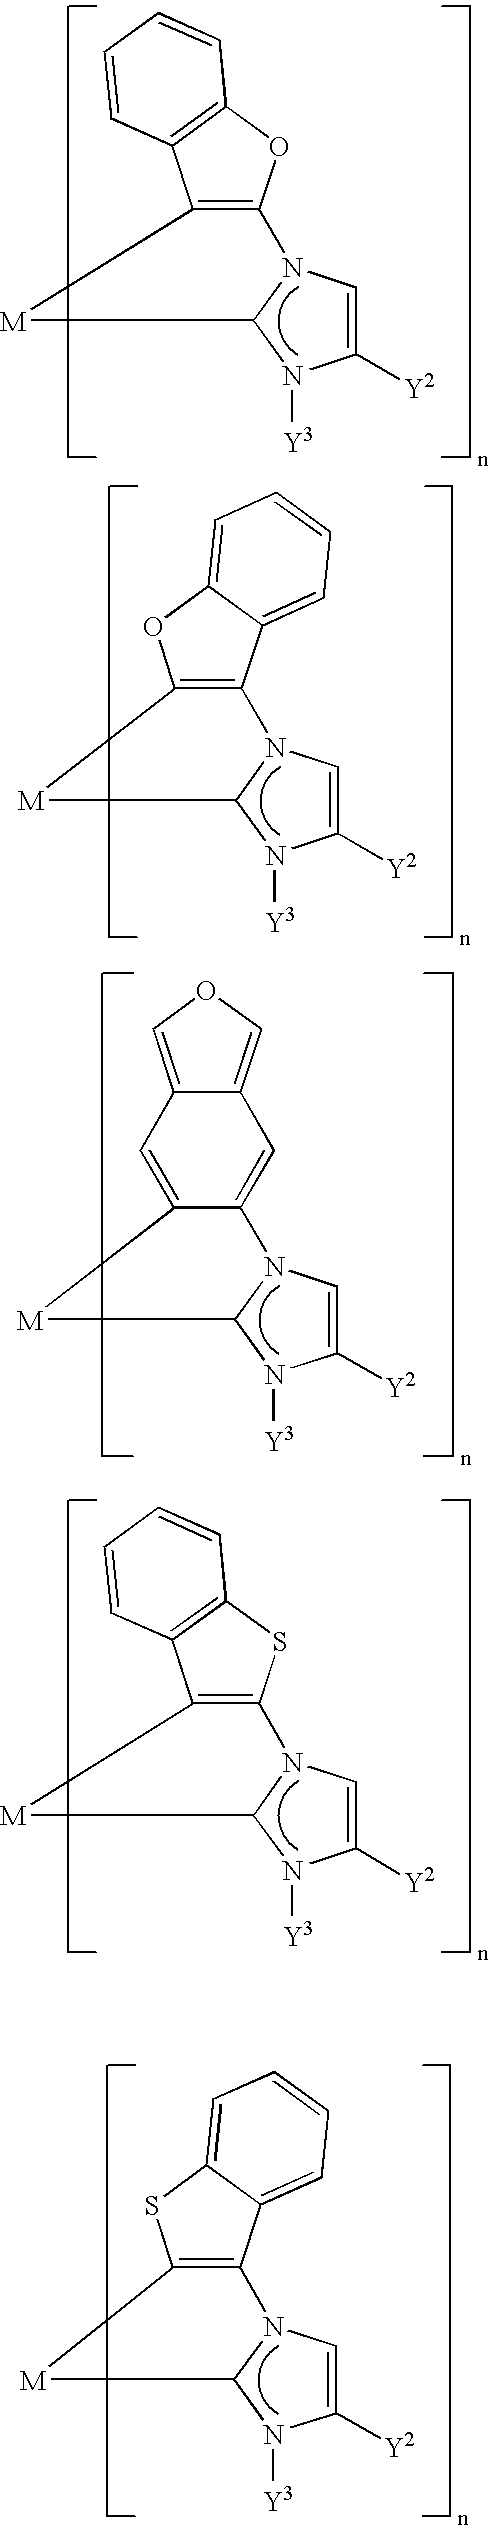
C1([Y2])=CN2C(N1[Y3])[M]C1=C2OC2=C1C=CC=C2.C1([Y2])=CN2C(N1[Y3])[M]C1=C2SC2=C1C=CC=C2.C1([Y2])=CN2C(N1[Y3])[M]C1=C2C2=CC=CC=C2O1.C1([Y2])=CN2C(N1[Y3])[M]C1=CC3=COC=C3C=C21.C1([Y2])=CN2C(N1[Y3])[M]C1=C2C2=CC=CC=C2S1
